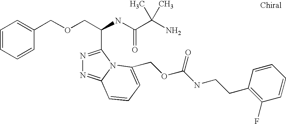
C(OCC(C1=NN=C2N1C(COC(NCCC1=C(F)C=CC=C1)=O)=CC=C2)NC(=O)C(C)(N)C)C1=CC=CC=C1
